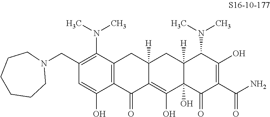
C1(CN2CCCCCC2)=C(N(C)C)C2=C(C(O)=C1)C(=O)C1=C(O)C3(O)C([H])(CC1([H])C2)C(N(C)C)C(O)=C(C(N)=O)C3=O
